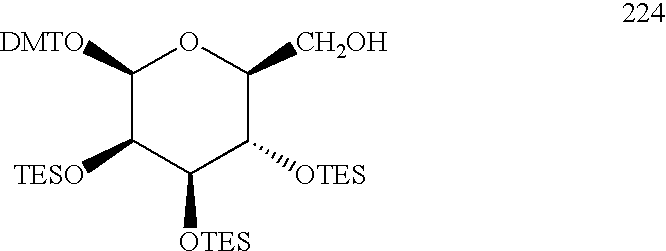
C1([DMTO])C([TESO])C([OTES])C([OTES])C([CH2OH])O1
